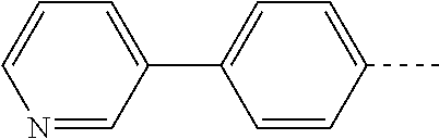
C1=CN=CC(C2=CC=C(C)C=C2)=C1
